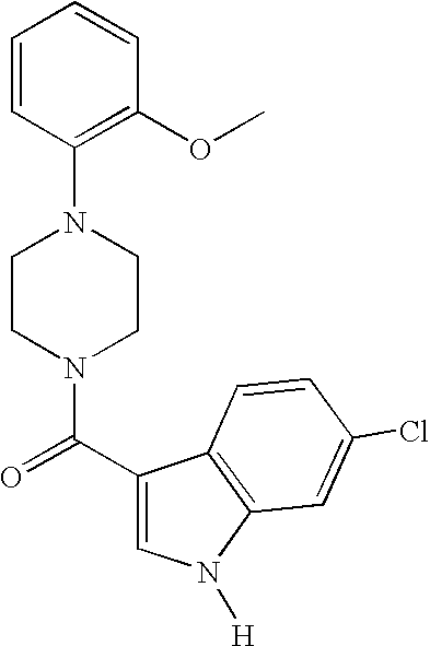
C1=C(C(N2CCN(C3=C(OC)C=CC=C3)CC2)=O)C2=C(N1[H])C=C(Cl)C=C2
